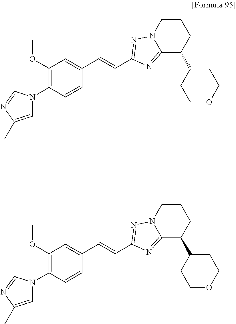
C1=C(C)N=CN1C1=C(OC)C=C(C=CC2=NN3C(=N2)C(C2CCOCC2)CCC3)C=C1.C1=C(C)N=CN1C1=C(OC)C=C(C=CC2=NN3C(=N2)C(C2CCOCC2)CCC3)C=C1
